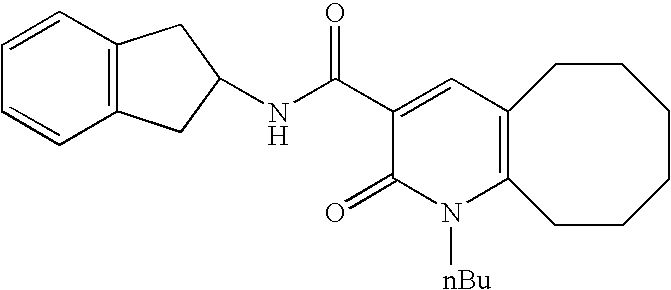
C12=C(CCCCCC1)N([nBu])C(=O)C(C(NC1CC3=C(C1)C=CC=C3)=O)=C2
